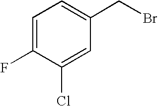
C1=C(F)C(Cl)=CC(CBr)=C1
